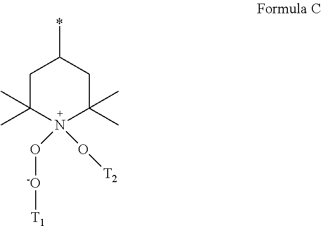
C1C(C)(C)N(O[-O][T1])(O[T2])C(C)(C)CC1*
